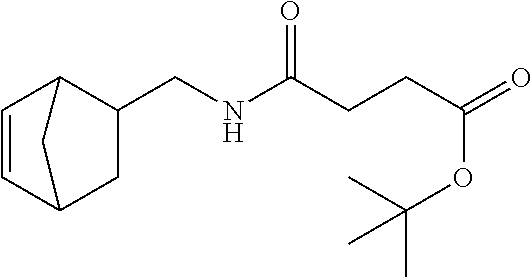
C1=CC2CC(CNC(CCC(=O)OC(C)(C)C)=O)C1C2
